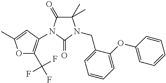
C1(C)(C)C(=O)N(C2=C(C(F)(F)F)OC(C)=C2)C(=O)N1CC1=CC=CC=C1OC1=CC=CC=C1
